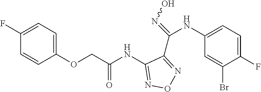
C1(NC(COC2=CC=C(F)C=C2)=O)=NON=C1C(=NO)NC1=CC=C(F)C(Br)=C1
